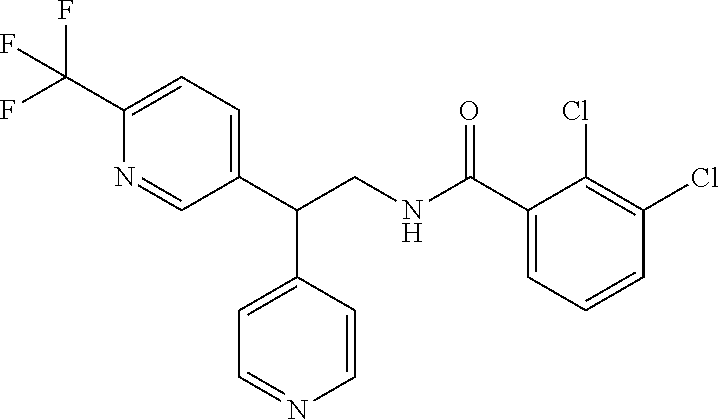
C1(C(CNC(C2=CC=CC(Cl)=C2Cl)=O)C2=CC=NC=C2)=CC=C(C(F)(F)F)N=C1
